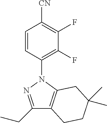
C1=CC(N2N=C(CC)C3=C2CC(C)(C)CC3)=C(F)C(F)=C1[CN]
